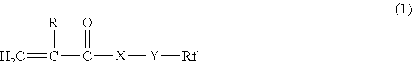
C=C([R])C(=O)[X][Y][Rf]
